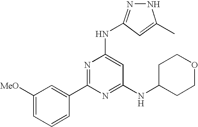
C1([MeO])=CC=CC(C2=NC(NC3=NNC(C)=C3)=CC(NC3CCOCC3)=N2)=C1.[H]
